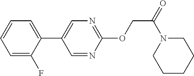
C1=C(F)C(C2=CN=C(OCC(=O)N3CCCCC3)N=C2)=CC=C1
